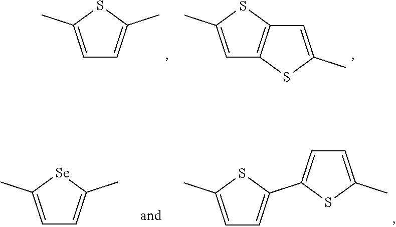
C1=C(C)SC(C)=C1.C1=C(C)SC2=C1SC(C)=C2.C1=C(C)SC(C2=CC=C(C)S2)=C1.C1=C(C)[Se]C(C)=C1
